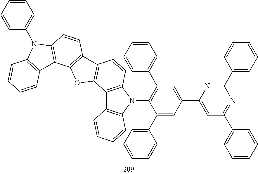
C1=C(C2=CC(C3=CC=CC=C3)=C(N3C4=C(C5=C3C=CC=C5)C3=C(C=C4)C4=C(O3)C3=C(C=C4)N(C4=CC=CC=C4)C4=C3C=CC=C4)C(C3=CC=CC=C3)=C2)N=C(C2=CC=CC=C2)N=C1C1=CC=CC=C1
